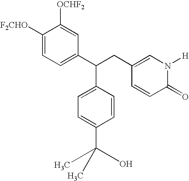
C1([F2CHO])=CC=C(C(C2=CC=C(C(C)(O)C)C=C2)CC2=CN([H])C(=O)C=C2)C=C1[OCHF2]
